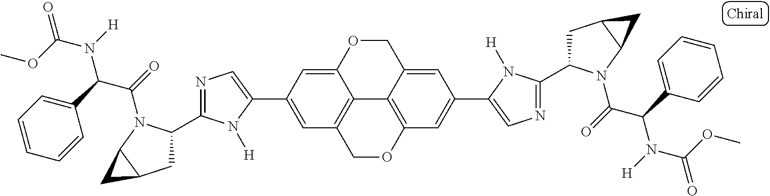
C12=C3COC4=C1C(=CC(C1=CN=C(C5CC6C(N5C(=O)C(C5=CC=CC=C5)N([H])C(OC)=O)C6)N1[H])=C4)COC2=CC(C1=CN=C(C2CC4C(N2C(=O)C(C2=CC=CC=C2)N([H])C(OC)=O)C4)N1[H])=C3
